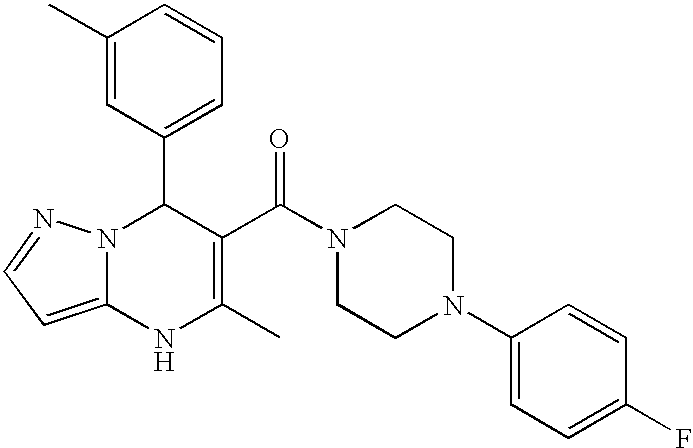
C1(C)=CC(C2N3C(=CC=N3)NC(C)=C2C(N2CCN(C3=CC=C(F)C=C3)CC2)=O)=CC=C1
